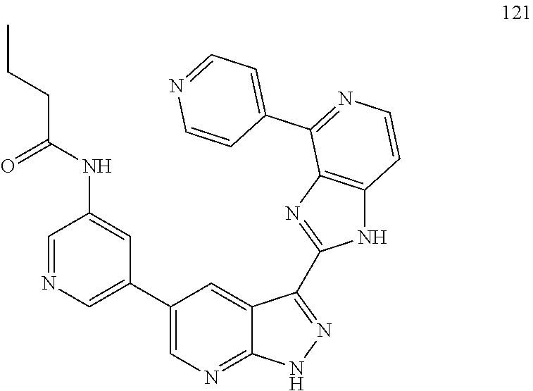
C1(C2=CN=CC(NC(CCC)=O)=C2)=CN=C2C(=C1)C(C1=NC3=C(N1)C=CN=C3C1=CC=NC=C1)=NN2
